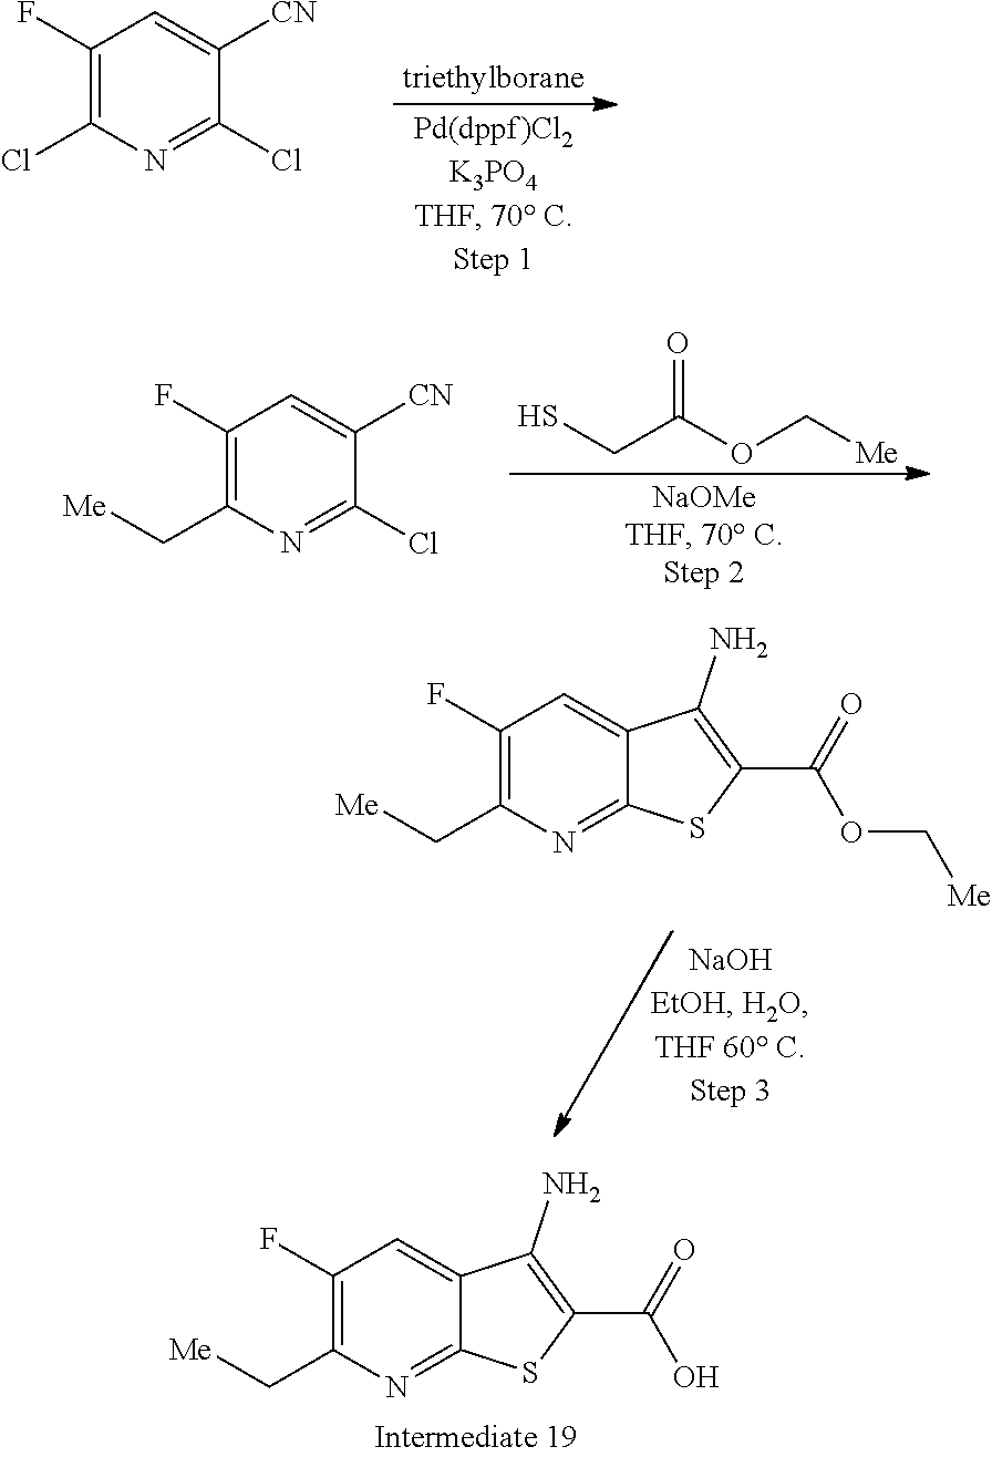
C1(F)=C(Cl)N=C(Cl)C([CN])=C1.C1(F)=C(C[Me])N=C(Cl)C([CN])=C1.O=C(OC[Me])CS.C1(F)=C(C[Me])N=C2C(=C1)C(N)=C(C(=O)OC[Me])S2.C1(F)=C(C[Me])N=C2C(=C1)C(N)=C(C(=O)O)S2
